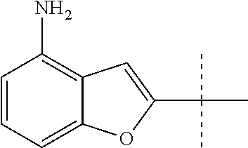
C12=CC=CC(N)=C1C=C(C(C)(C)C)O2
